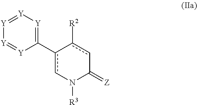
[Y]1=[Y][Y]=[Y]C(c2cN([R3])C(=[Z])cc-2[R2])=[Y]1
